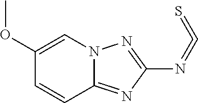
C12=NC(N=C=S)=NN1C=C(OC)C=C2
